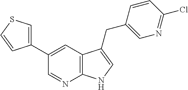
C12=C(C=C(C3=CSC=C3)C=N1)C(CC1=CN=C(Cl)C=C1)=CN2
